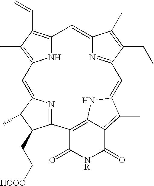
N1C2=C(C)C(C=C)=C1C=C1N=C(C=C3C(C)=C4C(=O)[NR]C(=O)C(=C4N3)C3=NC(=C2)C(C)C3CC[HOOC])C(CC)=C1C
